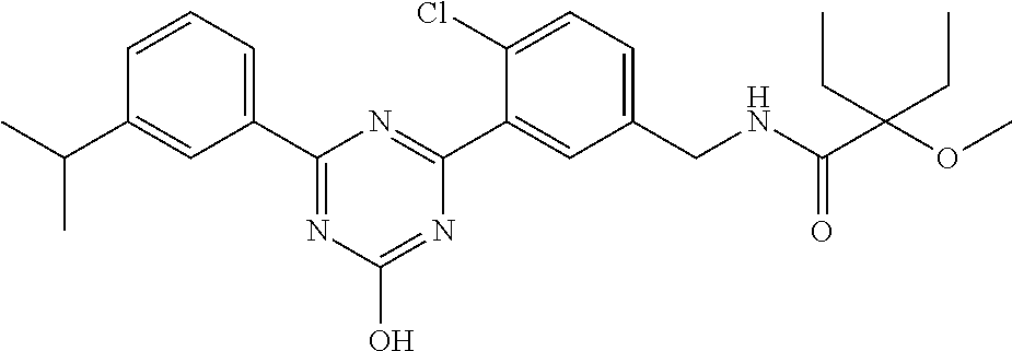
C1(C2=NC(O)=NC(C3=CC(CNC(=O)C(OC)(CC)CC)=CC=C3Cl)=N2)=CC=CC(C(C)C)=C1
